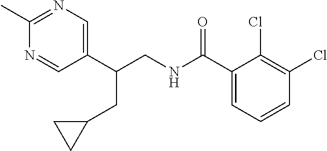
C1(C(CNC(=O)C2=CC=CC(Cl)=C2Cl)CC2CC2)=CN=C(C)N=C1
